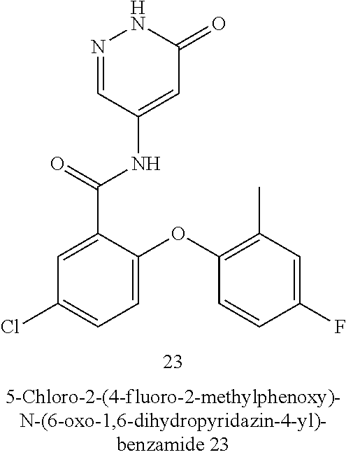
N1=CC(NC(C2=CC(Cl)=CC=C2OC2=C(C)C=C(F)C=C2)=O)=CC(=O)N1
